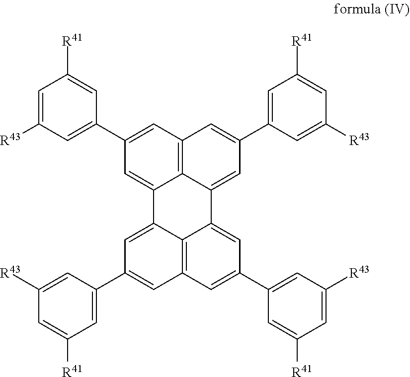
C1=C([R43])C=C(C2=CC3=C4C(=C2)C2=CC(C5=CC([R41])=CC([R43])=C5)=CC5=C2C(=CC(C2=CC([R43])=CC([R41])=C2)=C5)C4=CC(C2=CC([R41])=CC([R43])=C2)=C3)C=C1[R41]
